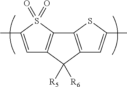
C1=C(C)S(=O)(=O)C2=C1C([R5])([R6])C1=C2SC(C)=C1
